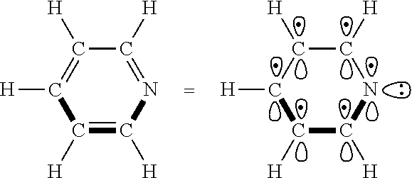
N1C([H])C([H])C([H])C([H])C1[H].N1=C([H])C([H])=C([H])C([H])=C1[H]
